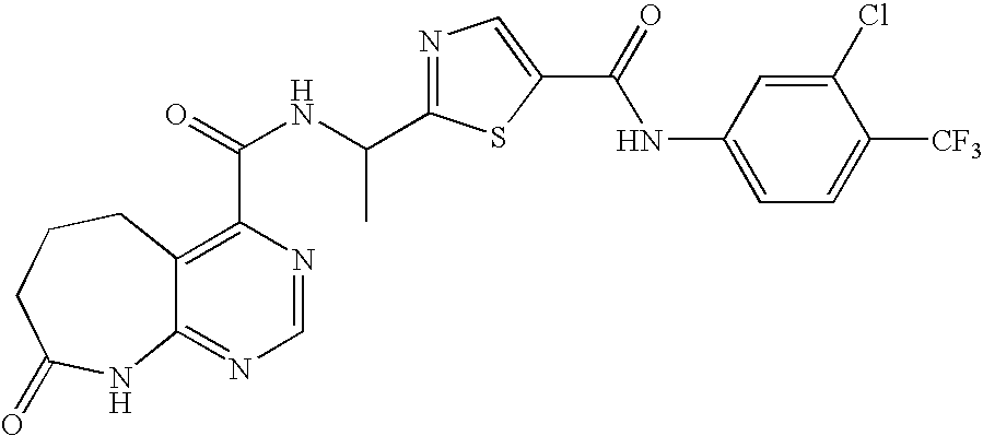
C12=NC=NC(C(=O)NC(C3=NC=C(C(=O)NC4=CC=C([CF3])C(Cl)=C4)S3)C)=C1CCCC(=O)N2
